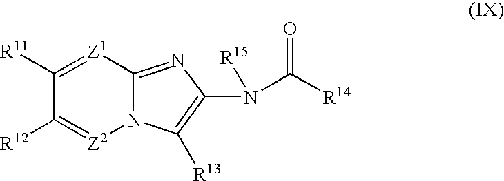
C1([R11])=[Z1]C2=NC(N(C([R14])=O)[R15])=C([R13])N2[Z2]=C1[R12]
